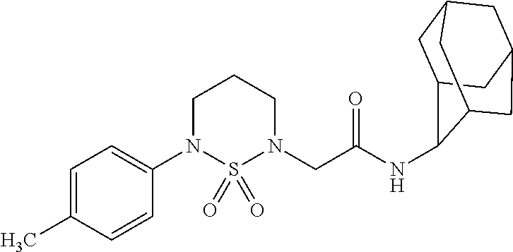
C1=C(N2CCCN(CC(=O)NC3C4CC5CC(CC3C5)C4)S2(=O)=O)C=CC(C)=C1
